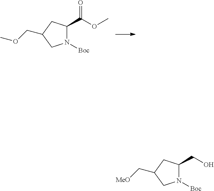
N1([Boc])C(C(OC)=O)CC(COC)C1.N1([Boc])C(CO)CC(C[MeO])C1
